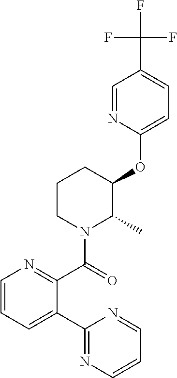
C1(OC2C(C)N(C(=O)C3=NC=CC=C3C3=NC=CC=N3)CCC2)=CC=C(C(F)(F)F)C=N1
